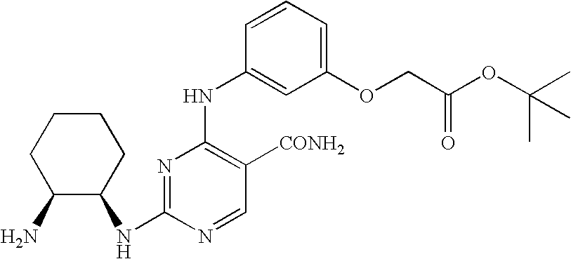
N(C1=CC(OCC(OC(C)(C)C)=O)=CC=C1)C1=C([CONH2])C=NC(NC2CCCCC2N)=N1
